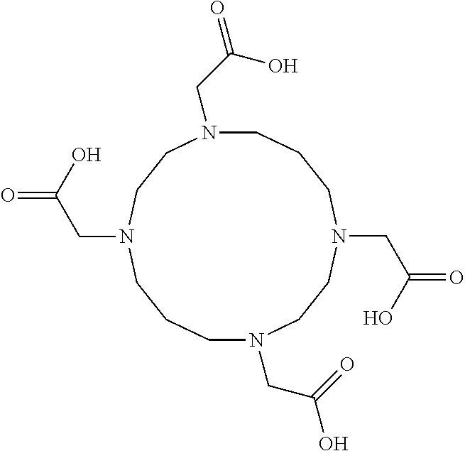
N1(CC(O)=O)CCN(CC(O)=O)CCCN(CC(=O)O)CCN(CC(O)=O)CCC1
